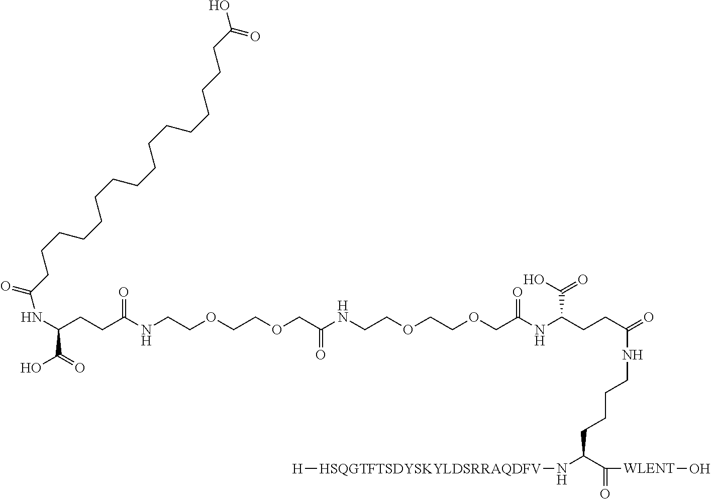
N(C(CCCCNC(CCC(NC(COCCOCCNC(COCCOCCNC(CCC(C(O)=O)NC(CCCCCCCCCCCCCCCCC(=O)O)=O)=O)=O)=O)C(=O)O)=O)C(=O)[WLENT]O)[HSQGTFTSDYSKYLDSRRAQDFV][H]
